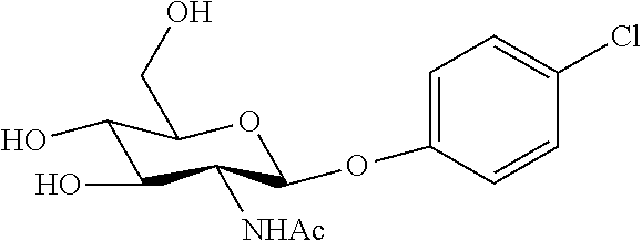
C1(OC2C([NHAc])C(O)C(O)C(CO)O2)=CC=C(Cl)C=C1
